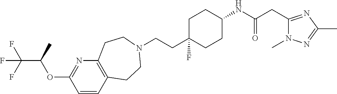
C1=CC2=C(N=C1OC(C(F)(F)F)C)CCN(CCC1(F)CCC(NC(CC3=NC(C)=NN3C)=O)CC1)CC2
